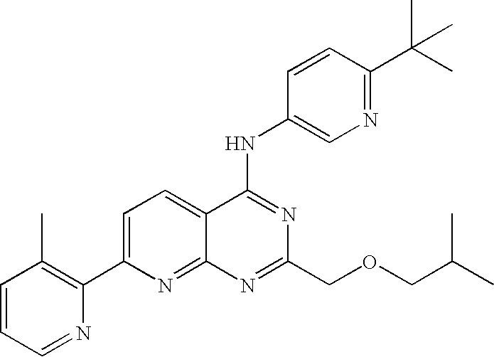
C1=CC=NC(C2=CC=C3C(=N2)N=C(COCC(C)C)N=C3NC2=CN=C(C(C)(C)C)C=C2)=C1C
